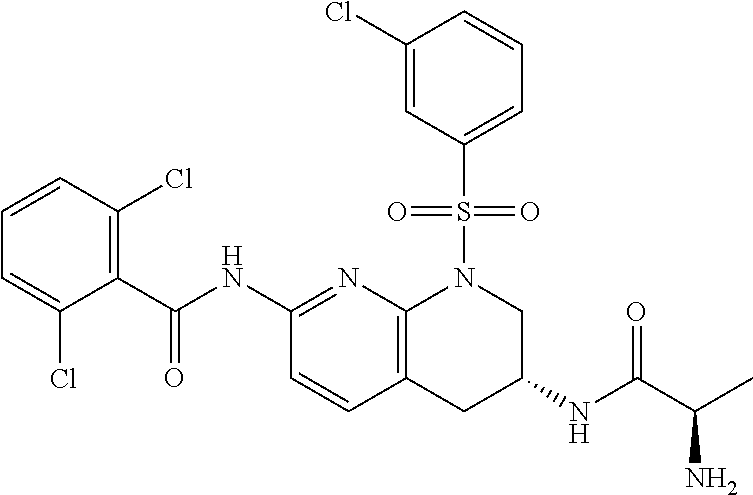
C1(C(NC2=NC3=C(C=C2)CC(NC(C(C)N)=O)CN3S(C2=CC=CC(Cl)=C2)(=O)=O)=O)=C(Cl)C=CC=C1Cl
